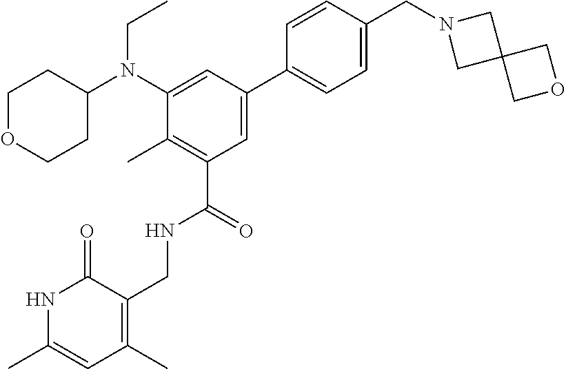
C1OCCC(N(C2=CC(C3=CC=C(CN4CC5(C4)COC5)C=C3)=CC(C(NCC3=C(C)C=C(C)NC3=O)=O)=C2C)CC)C1
